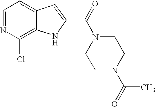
C1=NC(Cl)=C2C(=C1)C=C(C(=O)N1CCN(C(=O)C)CC1)N2
